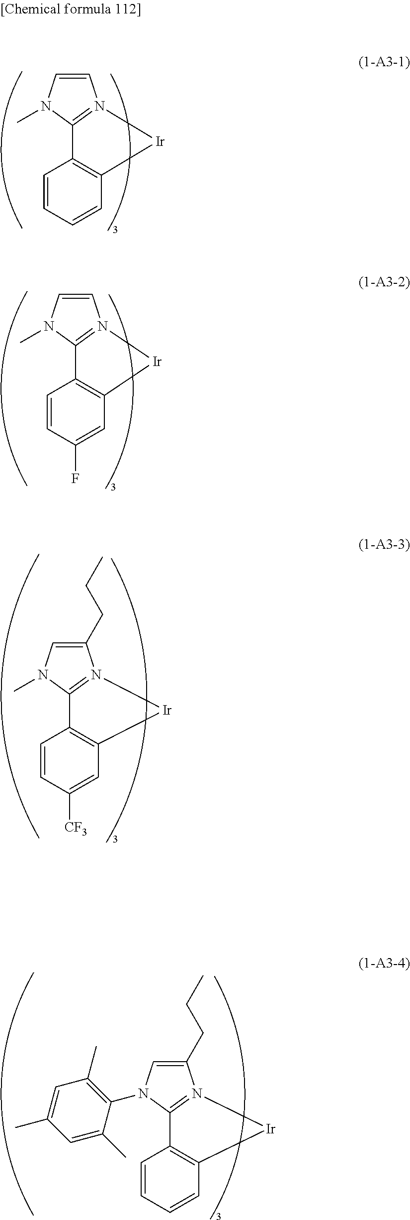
C1=CN(C)C2=N1[Ir]C1=C2C=CC=C1.C1=CN(C)C2=N1[Ir]C1=C2C=CC(F)=C1.C1(CCC)=CN(C)C2=N1[Ir]C1=C2C=CC([CF3])=C1.C1(CCC)=CN(C2=C(C)C=C(C)C=C2C)C2=N1[Ir]C1=C2C=CC=C1
